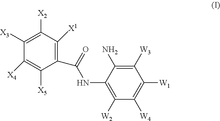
C1(C(=O)NC2=C([W2])C([W4])=C([W1])C([W3])=C2N)=C([X1])C([X2])=C([X3])C([X4])=C1[X5]
